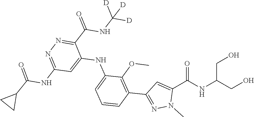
OCC(NC(C1=CC(C2=C(OC)C(NC3=CC(NC(=O)C4CC4)=NN=C3C(NC([D])([D])[D])=O)=CC=C2)=NN1C)=O)CO
